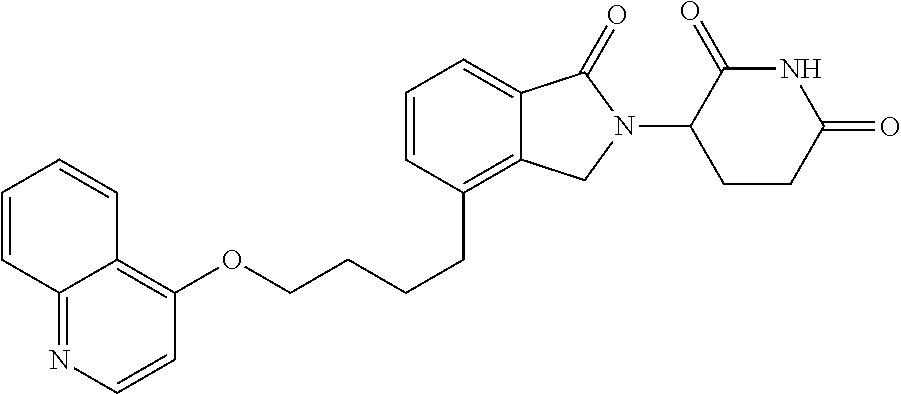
C12=C(OCCCCC3=C4C(=CC=C3)C(=O)N(C3C(=O)NC(=O)CC3)C4)C=CN=C1C=CC=C2
